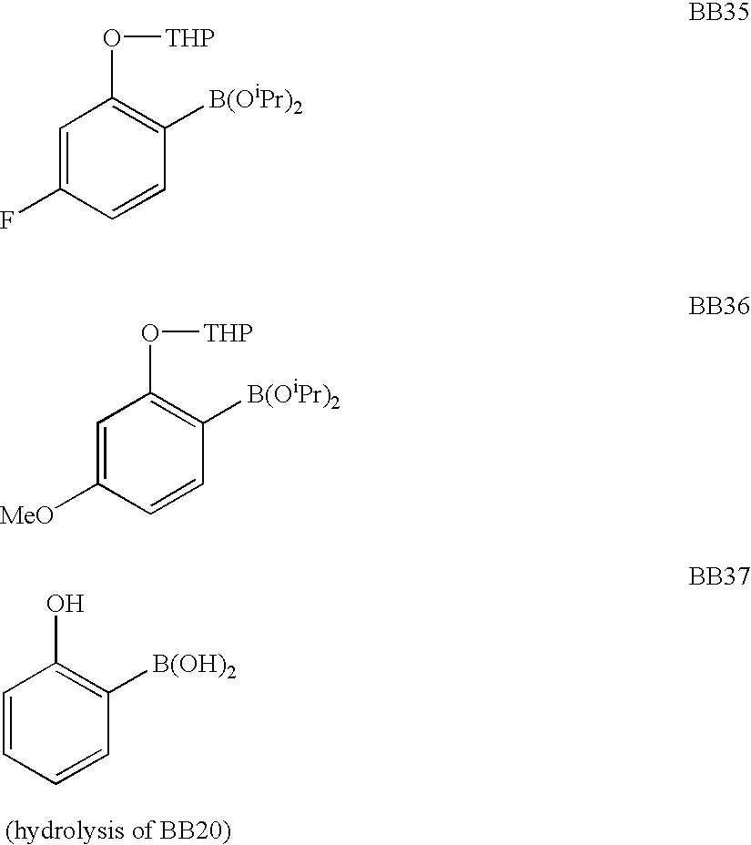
C1=CC=CC([B(OH)2])=C1O.C1=C(F)C=CC([B(OiPr)2])=C1O[THP].C1=C([MeO])C=CC([B(OiPr)2])=C1O[THP]
